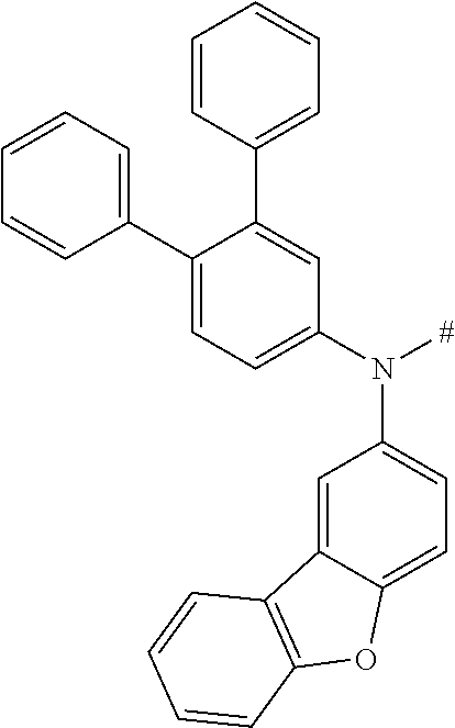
C1(C2=CC=CC=C2)=CC=C(N([#])C2=CC=C3C(=C2)C2=C(O3)C=CC=C2)C=C1C1=CC=CC=C1
